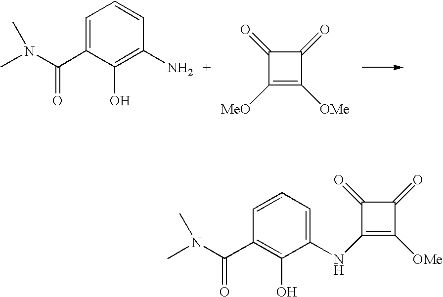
C1(C(=O)N(C)C)=CC=CC(N)=C1O.C1(=O)C([MeO])=C([OMe])C1=O.C1(C(N(C)C)=O)=C(O)C(NC2=C([OMe])C(=O)C2=O)=CC=C1
